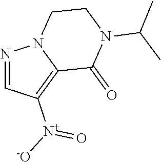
N1=CC([N+](=O)[-O])=C2N1CCN(C(C)C)C2=O
